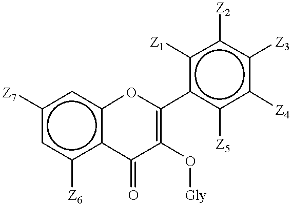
c1([Z7])cc([Z6])c2c(c1)OC(c1c([Z5])c([Z4])c([Z3])c([Z2])c1[Z1])=C(O[Gly])C2=O
